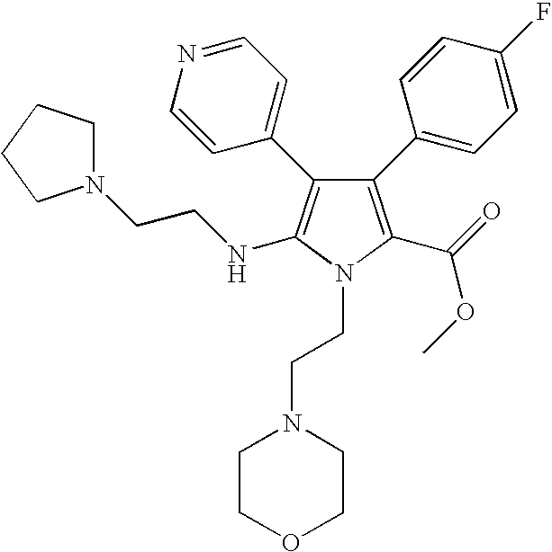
C1(C2=CC=C(F)C=C2)=C(C(=O)OC)N(CCN2CCOCC2)C(NCCN2CCCC2)=C1C1=CC=NC=C1
